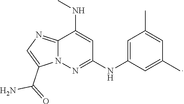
C1=C(NC2=NN3C(=NC=C3C(=O)N)C(NC)=C2)C=C(C)C=C1C
